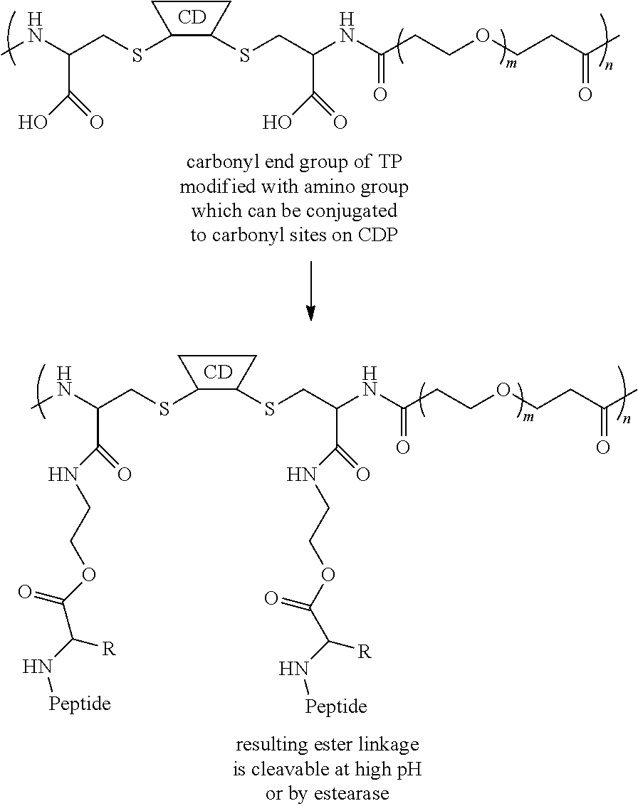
CNC(CSC1CCC1SCC(NC(CCOCCC(=O)C)=O)C(=O)O)C(=O)O.[CD].CNC(CSC1CCC1SCC(NC(CCOCCC(=O)C)=O)C(=O)NCCOC(C(N[Peptide])[R])=O)C(=O)NCCOC(C(N[Peptide])[R])=O.[CD]
